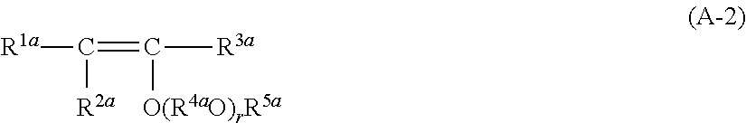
[R1a]C(=C([O(R4aO)rR5a])[R3a])[R2a]
